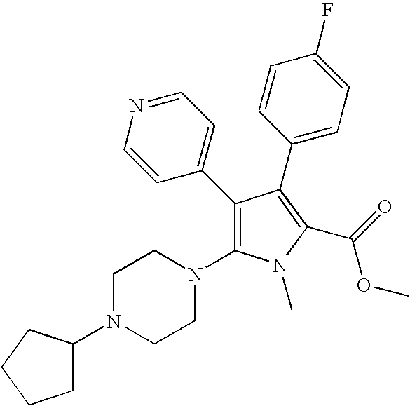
C1(C2=CC=NC=C2)=C(N2CCN(C3CCCC3)CC2)N(C)C(C(=O)OC)=C1C1=CC=C(F)C=C1
